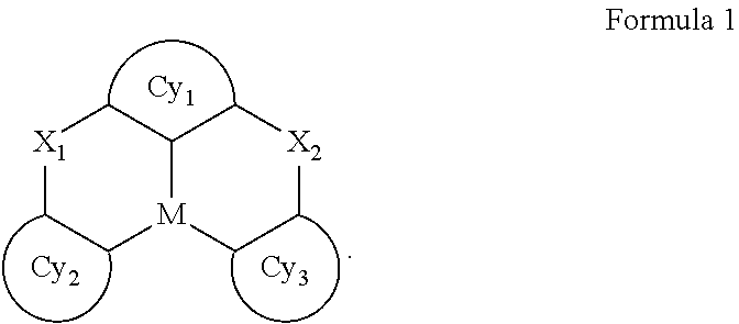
[X1]1CC[M]2C(C1)C[X2]CC2.[Cy2].[Cy3].[Cy1]
